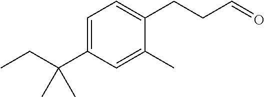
C1=C(C(CC)(C)C)C=C(C)C(CCC=O)=C1
